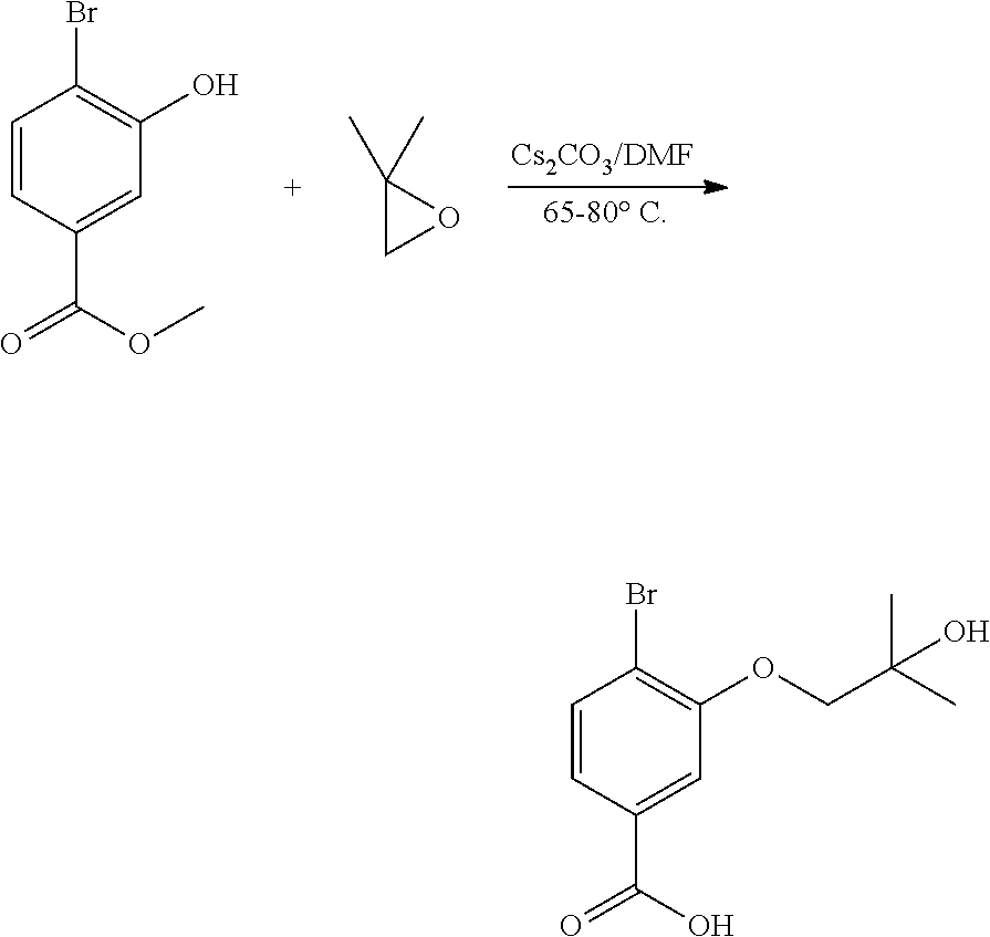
C1=CC(C(=O)OC)=CC(O)=C1Br.C1(C)(C)CO1.C1=CC(C(=O)O)=CC(OCC(C)(C)O)=C1Br
